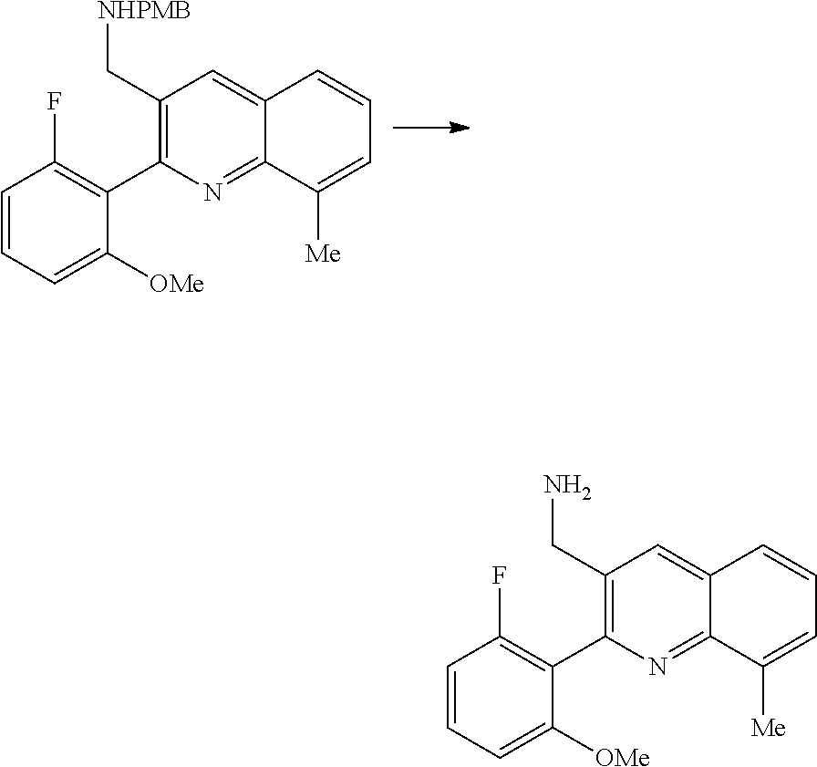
C1=CC=C([OMe])C(C2=C(C[NHPMB])C=C3C(=N2)C([Me])=CC=C3)=C1F.C1=CC=C([OMe])C(C2=C(CN)C=C3C(=N2)C([Me])=CC=C3)=C1F
